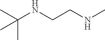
CC(NCCNC)(C)C
